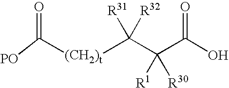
[(CH2)t](C(C(C(O)=O)([R1])[R30])([R31])[R32])C(=O)[PO]
